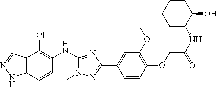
C12=C(C=CC(NC3=NC(C4=CC(OC)=C(OCC(NC5CCCCC5O)=O)C=C4)=NN3C)=C1Cl)NN=C2
